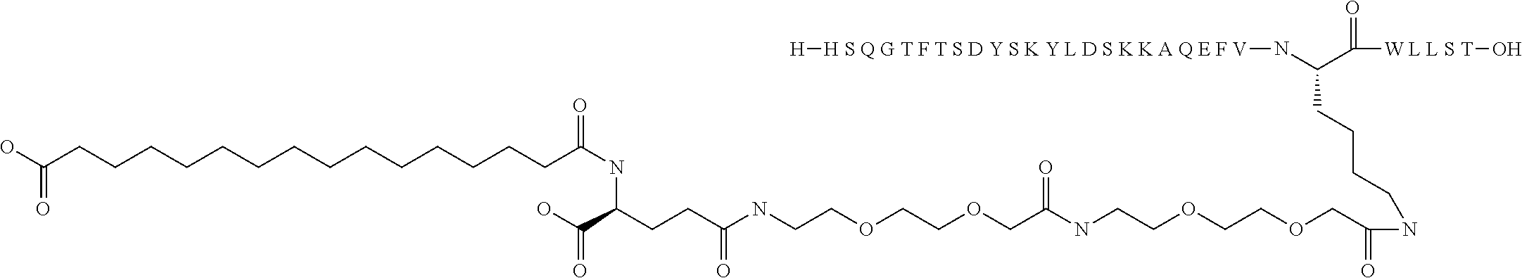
C(CCCC(N[H S Q G T F T S D Y S K Y L D S K K A Q E F V][H])C([W L L S T]O)=O)NC(COCCOCCNC(COCCOCCNC(CCC(C(O)=O)NC(CCCCCCCCCCCCCCC(O)=O)=O)=O)=O)=O
